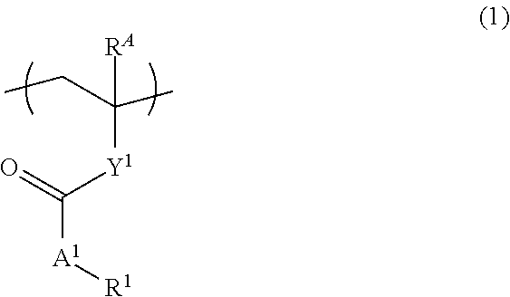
C([A1][R1])([Y1]C([RA])(C)CC)=O
